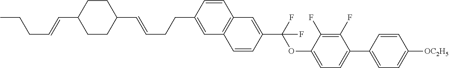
C1(C=CCCC2=CC3=C(C=C2)C=C(C(OC2=CC=C(C4=CC=C([OC2H5])C=C4)C(F)=C2F)(F)F)C=C3)CCC(C=CCCC)CC1
